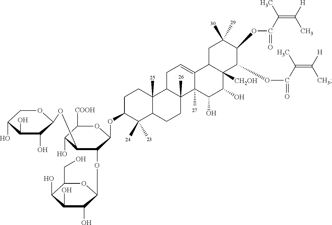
C1(C)(C)C2C(C)(CCC1OC1C(OC3C(O)C(O)C(O)C(CO)O3)C(OC3C(O)C(O)C(O)CO3)C(O)C([COOH])O1)C1C(C)(CC2)C2(C)C(=CC1)C1C([CH2OH])(C(O)C2O)C(OC(=O)C(C)=C([H])C)C(OC(=O)C(C)=C([H])C)C(C)(C)C1
